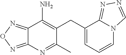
C12=NON=C1N=C(C)C(CC1=CC=CN3C1=NN=C3)=C2N
